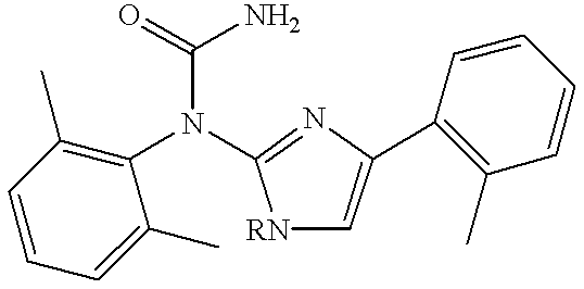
C1=CC(C)=C(N(C(=O)N)C2=NC(C3=C(C)C=CC=C3)=C[RN]2)C(C)=C1
